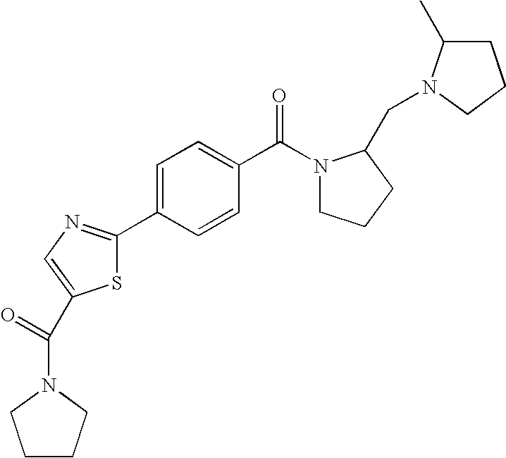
S1C(C2=CC=C(C(N3CCCC3CN3C(C)CCC3)=O)C=C2)=NC=C1C(N1CCCC1)=O
